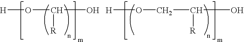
[H]OC([R])O.[H]OCC([R])O
